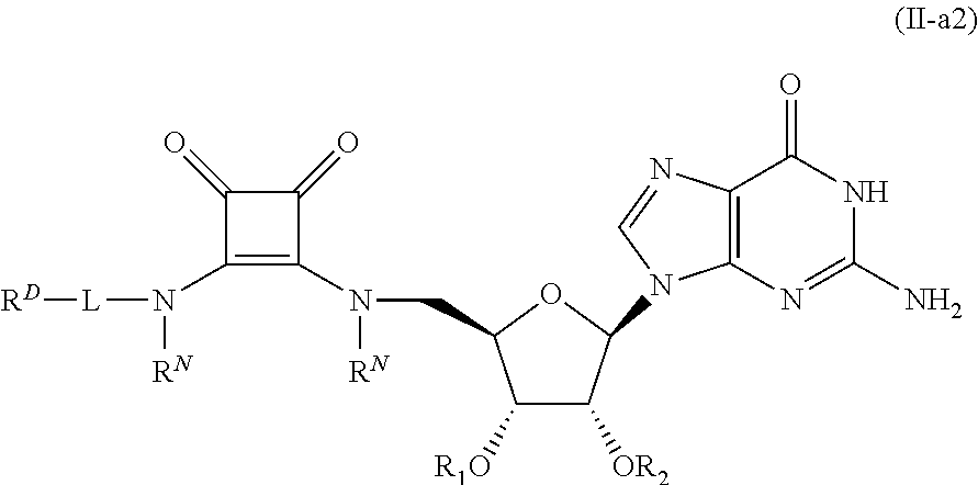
N(CC1C([R1O])C([OR2])C(N2C3=C(N=C2)C(=O)NC(N)=N3)O1)(C1=C(N([L][RD])[RN])C(=O)C1=O)[RN]
